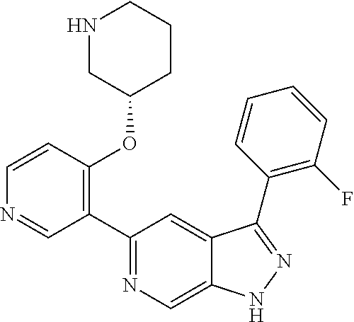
C1=CN=CC(C2=NC=C3C(=C2)C(C2=C(F)C=CC=C2)=NN3)=C1OC1CCCNC1
